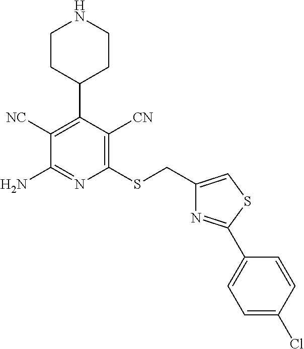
C1(SCC2=CSC(C3=CC=C(Cl)C=C3)=N2)=C([CN])C(C2CCNCC2)=C([NC])C(N)=N1
